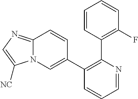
C1=NC(C2=C(F)C=CC=C2)=C(C2=CN3C(=NC=C3[NC])C=C2)C=C1
